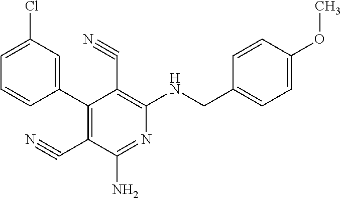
C1(C2=C(C#N)C(N)=NC(NCC3=CC=C(OC)C=C3)=C2C#N)=CC(Cl)=CC=C1
